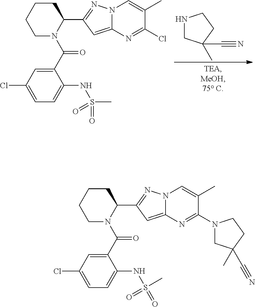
N1CC(C)(C#N)CC1.C1CCCN(C(C2=CC(Cl)=CC=C2NS(C)(=O)=O)=O)C1C1=NN2C(=C1)N=C(Cl)C(C)=C2.C1CCCN(C(C2=CC(Cl)=CC=C2NS(=O)(C)=O)=O)C1C1=NN2C(=C1)N=C(N1CC(C)(C#N)CC1)C(C)=C2
